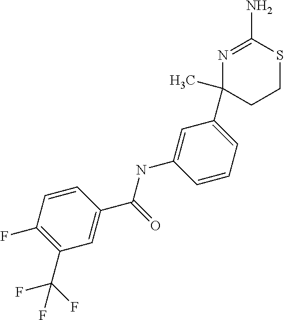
N1=C(N)SCCC1(C1=CC=CC(NC(=O)C2=CC(C(F)(F)F)=C(F)C=C2)=C1)C
